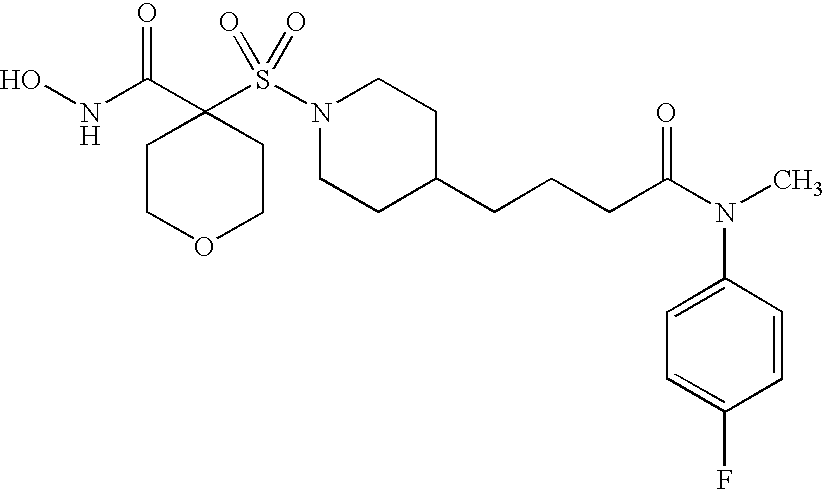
ONC(C1(S(N2CCC(CCCC(=O)N(C)C3=CC=C(F)C=C3)CC2)(=O)=O)CCOCC1)=O
